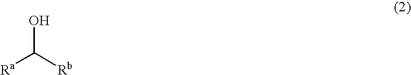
[Ra]C([Rb])O
